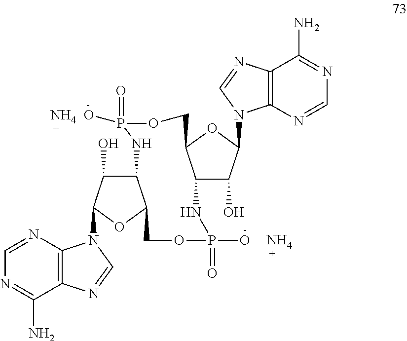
N.C12C(O)C(N3C4=C(C(N)=NC=N4)N=C3)OC1COP(=O)(O)NC1C(O)C(N3C4=C(C(N)=NC=N4)N=C3)OC1COP(O)(=O)N2.N
